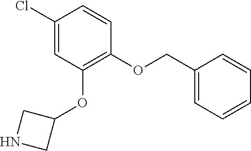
ClC1=CC(OC2CNC2)=C(OCC2=CC=CC=C2)C=C1
